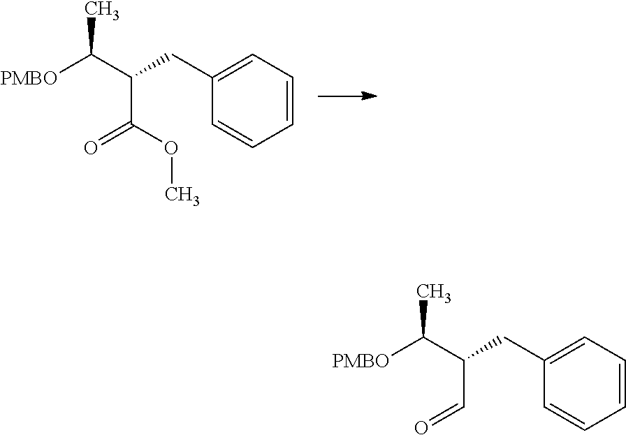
CC(C(C(OC)=O)CC1=CC=CC=C1)[PMBO].CC(C(C=O)CC1=CC=CC=C1)[PMBO]
